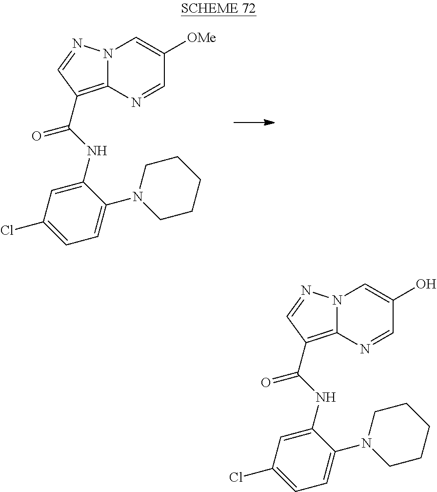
N12C(=C(C(NC3=CC(Cl)=CC=C3N3CCCCC3)=O)C=N1)N=CC([OMe])=C2.N12C(=C(C(NC3=CC(Cl)=CC=C3N3CCCCC3)=O)C=N1)N=CC(O)=C2
